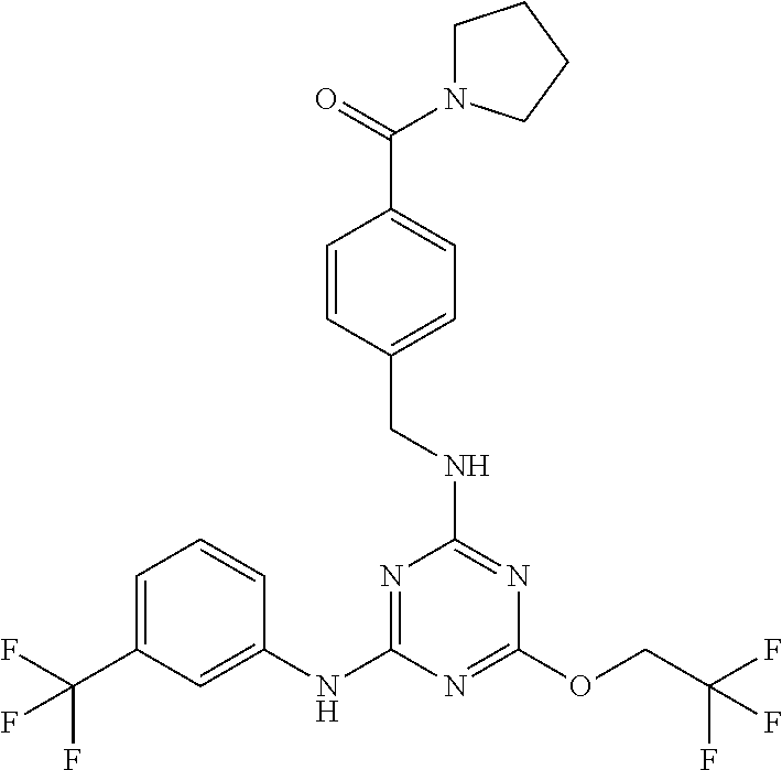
FC(F)(COC1=NC(NC2=CC(C(F)(F)F)=CC=C2)=NC(NCC2=CC=C(C(N3CCCC3)=O)C=C2)=N1)F
